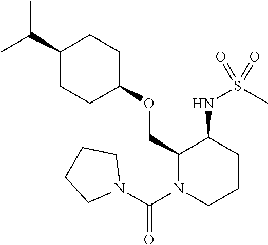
C(C)(C)C1CCC(OCC2N(C(N3CCCC3)=O)CCCC2NS(C)(=O)=O)CC1
